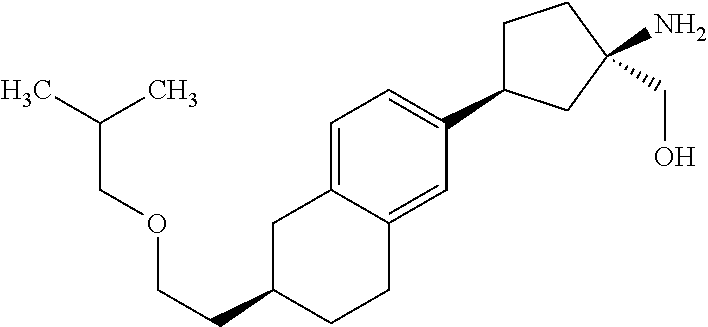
C(C1CCC2=CC(C3CCC(N)(CO)C3)=CC=C2C1)COCC(C)C
